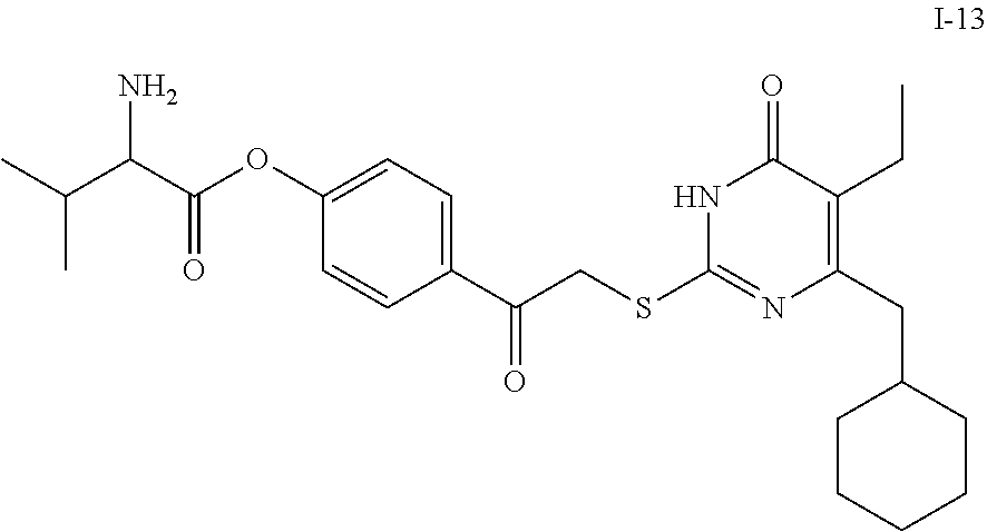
C(C1=C(CC)C(=O)NC(SCC(C2=CC=C(OC(=O)C(N)C(C)C)C=C2)=O)=N1)C1CCCCC1
